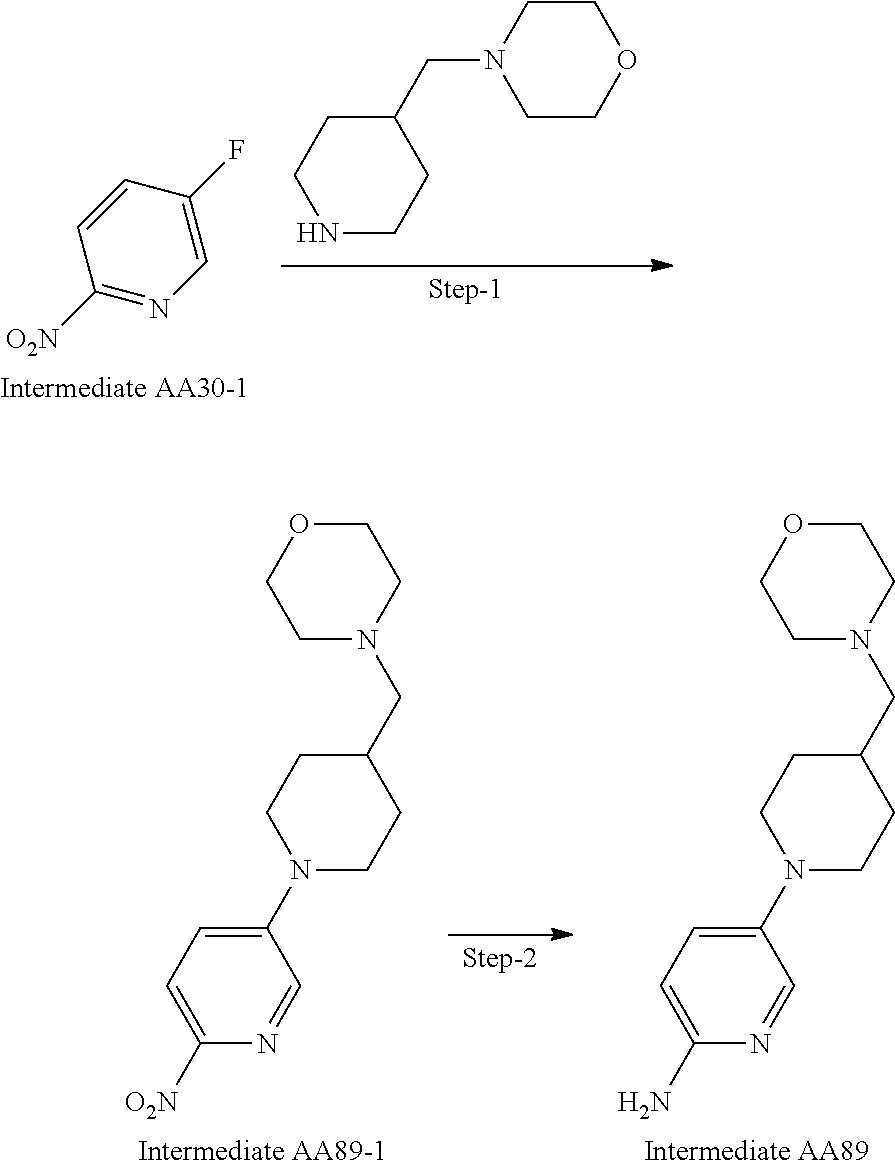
C1([O2N])=NC=C(F)C=C1.N1CCC(CN2CCOCC2)CC1.C1([O2N])=CC=C(N2CCC(CN3CCOCC3)CC2)C=N1.C1(N)=CC=C(N2CCC(CN3CCOCC3)CC2)C=N1
